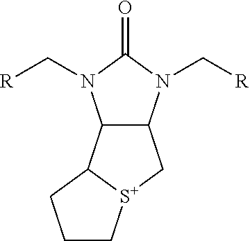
C12C(N(C[R])C(=O)N1C[R])C[S+]1C2CCC1
